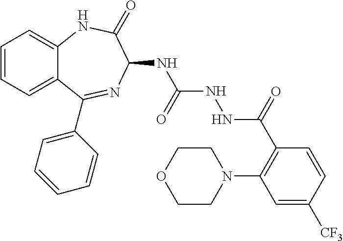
C1=CC=C2C(=C1)NC(=O)C(NC(NNC(C1=C(N3CCOCC3)C=C([CF3])C=C1)=O)=O)N=C2C1=CC=CC=C1
